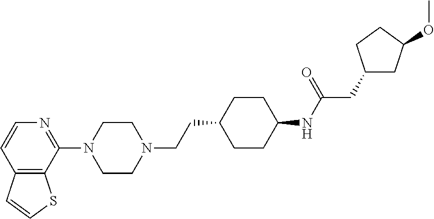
C12=C(C(N3CCN(CCC4CCC(NC(CC5CC(OC)CC5)=O)CC4)CC3)=NC=C1)SC=C2
